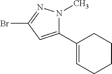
N1(C)C(C2=CCCCC2)=CC(Br)=N1
